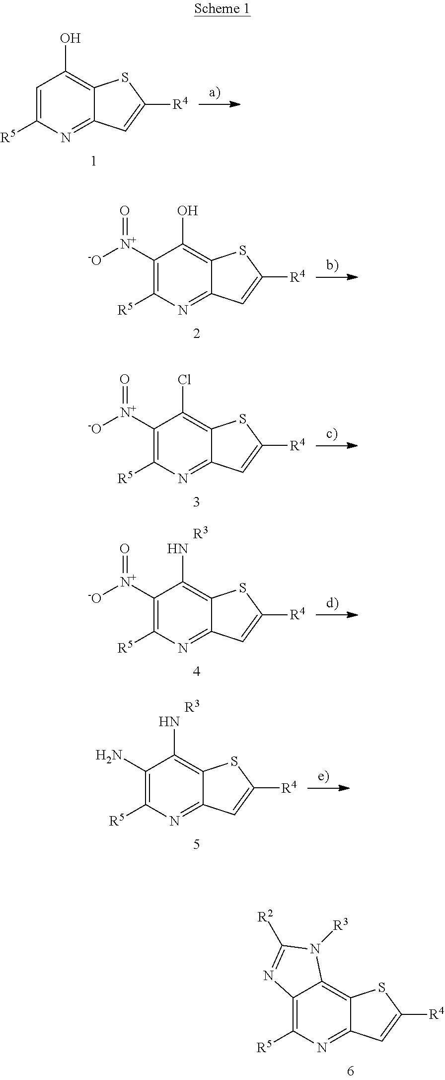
C1=C([R5])N=C2C(=C1O)SC([R4])=C2.C1([N+](=O)[-O])=C([R5])N=C2C(=C1O)SC([R4])=C2.C1([N+](=O)[-O])=C([R5])N=C2C(=C1Cl)SC([R4])=C2.C1([N+](=O)[-O])=C([R5])N=C2C(=C1N)SC([R4])=C2.[R3].C1(N)=C([R5])N=C2C(=C1N)SC([R4])=C2.[R3].C12=C([R5])N=C3C(=C1N([R3])C([R2])=N2)SC([R4])=C3
